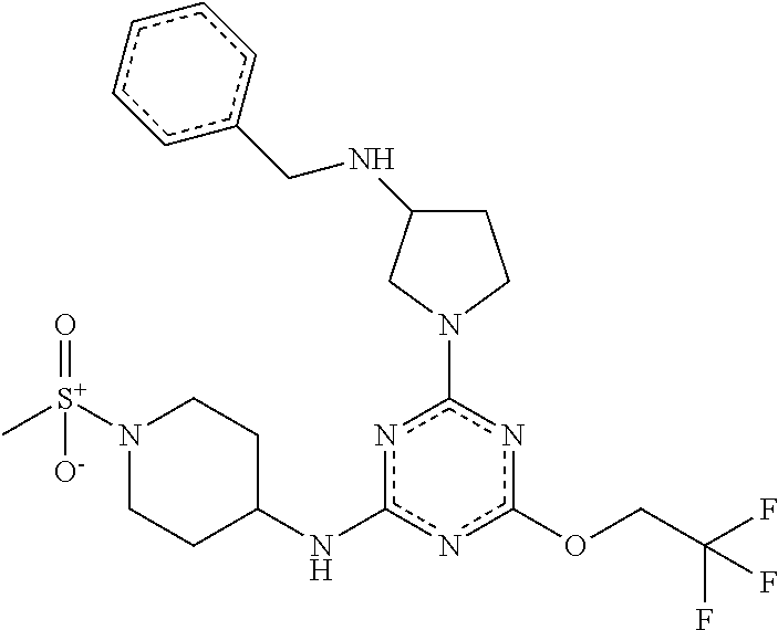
O(c1nc(N2CC(NCc3ccccc3)CC2)nc(NC2CCN([S+](C)(=O)[O-])CC2)n1)CC(F)(F)F
